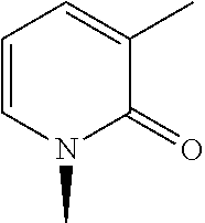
C1(=O)C(C)=CC=CN1C
